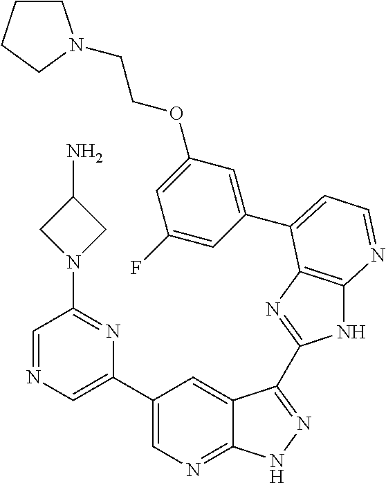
C1(C2=CN=CC(N3CC(N)C3)=N2)=CN=C2C(=C1)C(C1=NC3=C(N1)N=CC=C3C1=CC(OCCN3CCCC3)=CC(F)=C1)=NN2
